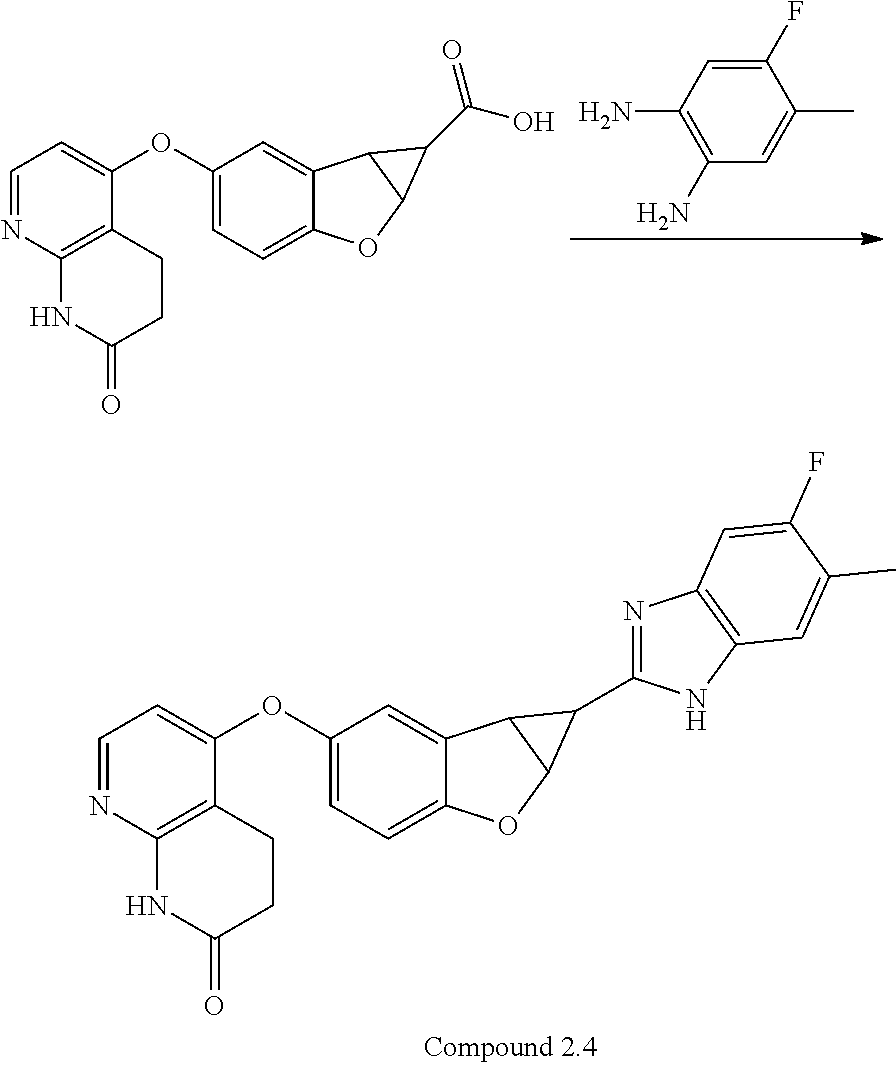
C12=CC=C(OC3=CC=NC4=C3CCC(=O)N4)C=C1C1C(O2)C1C1=NC2=C(N1)C=C(C)C(F)=C2.C12=CC=C(OC3=CC=NC4=C3CCC(=O)N4)C=C1C1C(O2)C1C(=O)O.C1=C(F)C(C)=CC(N)=C1N
